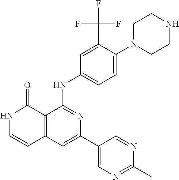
C12=C(C=C(C3=CN=C(C)N=C3)N=C1NC1=CC=C(N3CCNCC3)C(C(F)(F)F)=C1)C=CNC2=O
